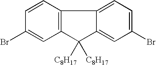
C12=C(C=CC(Br)=C1)C1=CC=C(Br)C=C1C2([C8H17])[C8H17]
